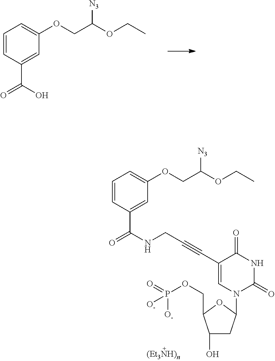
C1=CC(C(=O)O)=CC(OCC(OCC)[N3])=C1.C1=CC(C(=O)NCC#CC2=CN(C3CC(O)C(COP(=O)([O-])[O-])O3)C(=O)NC2=O)=CC(OCC(OCC)[N3])=C1
